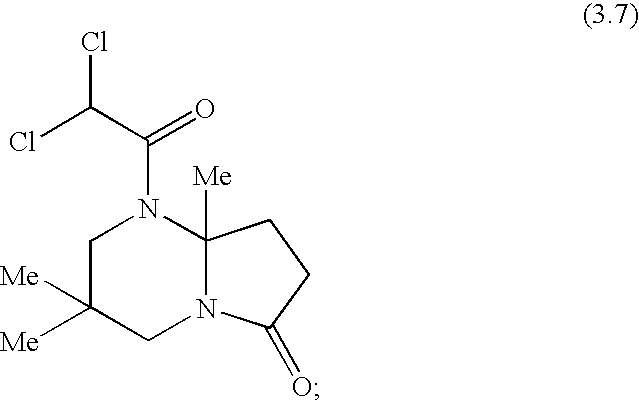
C1C([Me])([Me])CN2C([Me])(N1C(C(Cl)Cl)=O)CCC2=O
